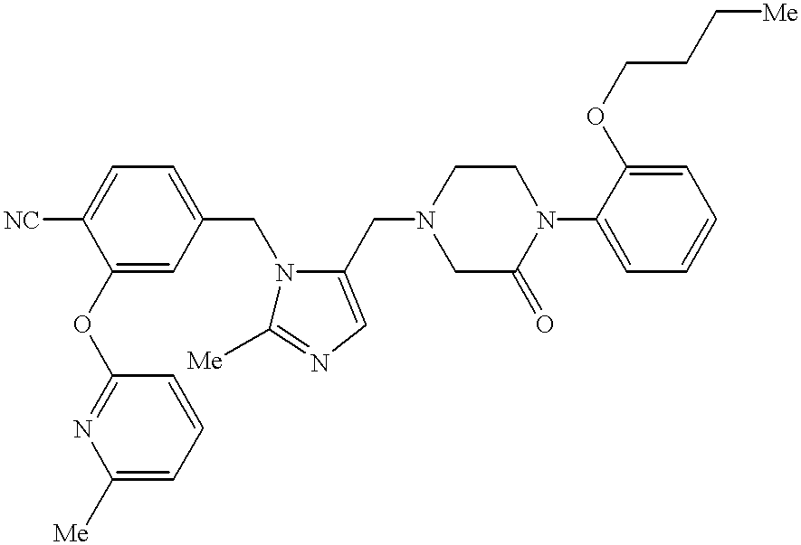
C1(OC2=NC([Me])=CC=C2)=CC(CN2C([Me])=NC=C2CN2CC(=O)N(C3=CC=CC=C3OCCC[Me])CC2)=CC=C1[NC]
